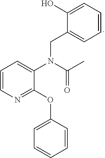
C1=CN=C(OC2=CC=CC=C2)C(N(CC2=CC=CC=C2O)C(C)=O)=C1
